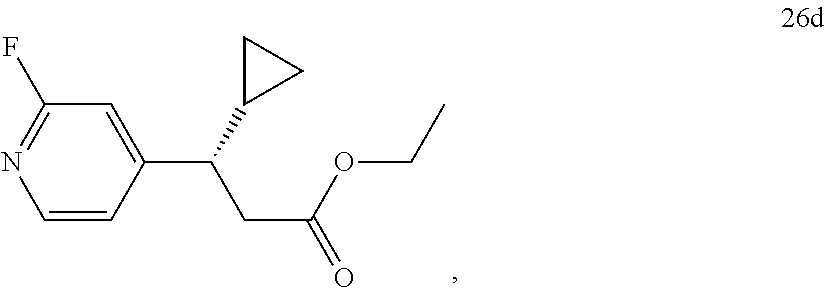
C1=CC(C(C2CC2)CC(=O)OCC)=CC(F)=N1
